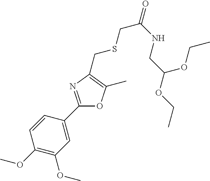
C1=CC(C2=NC(CSCC(NCC(OCC)OCC)=O)=C(C)O2)=CC(OC)=C1OC
